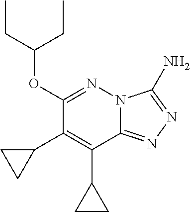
C12=NN=C(N)N1N=C(OC(CC)CC)C(C1CC1)=C2C1CC1
